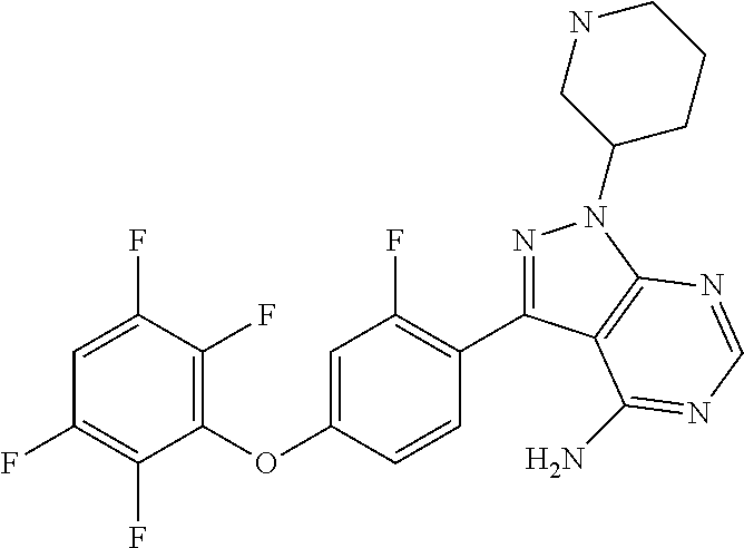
C1(OC2=CC(F)=C(C3=NN(C4CCCNC4)C4=C3C(N)=NC=N4)C=C2)=C(F)C(F)=CC(F)=C1F
